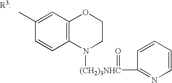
C1(C)=CC2=C(C=C1)N([(CH2)3NHC](=O)C1=NC=CC=C1)CCO2
